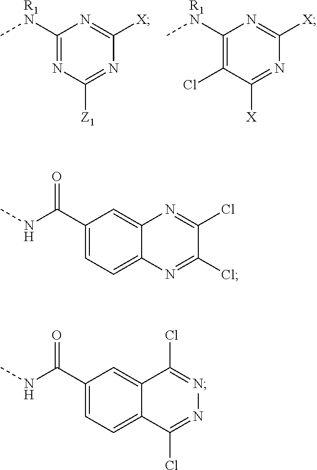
C[R1N]C1=NC([Z1])=NC([X])=N1.C[R1N]C1=C(Cl)C([X])=NC([X])=N1.N(C(C1=CC=C2C(=C1)N=C(Cl)C(Cl)=N2)=O)C.N(C(C1=CC=C2C(=C1)C(Cl)=NN=C2Cl)=O)C
